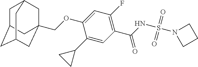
C1C2CC3CC(COC4=CC(F)=C(C(=O)NS(N5CCC5)(=O)=O)C=C4C4CC4)(CC1C3)C2
